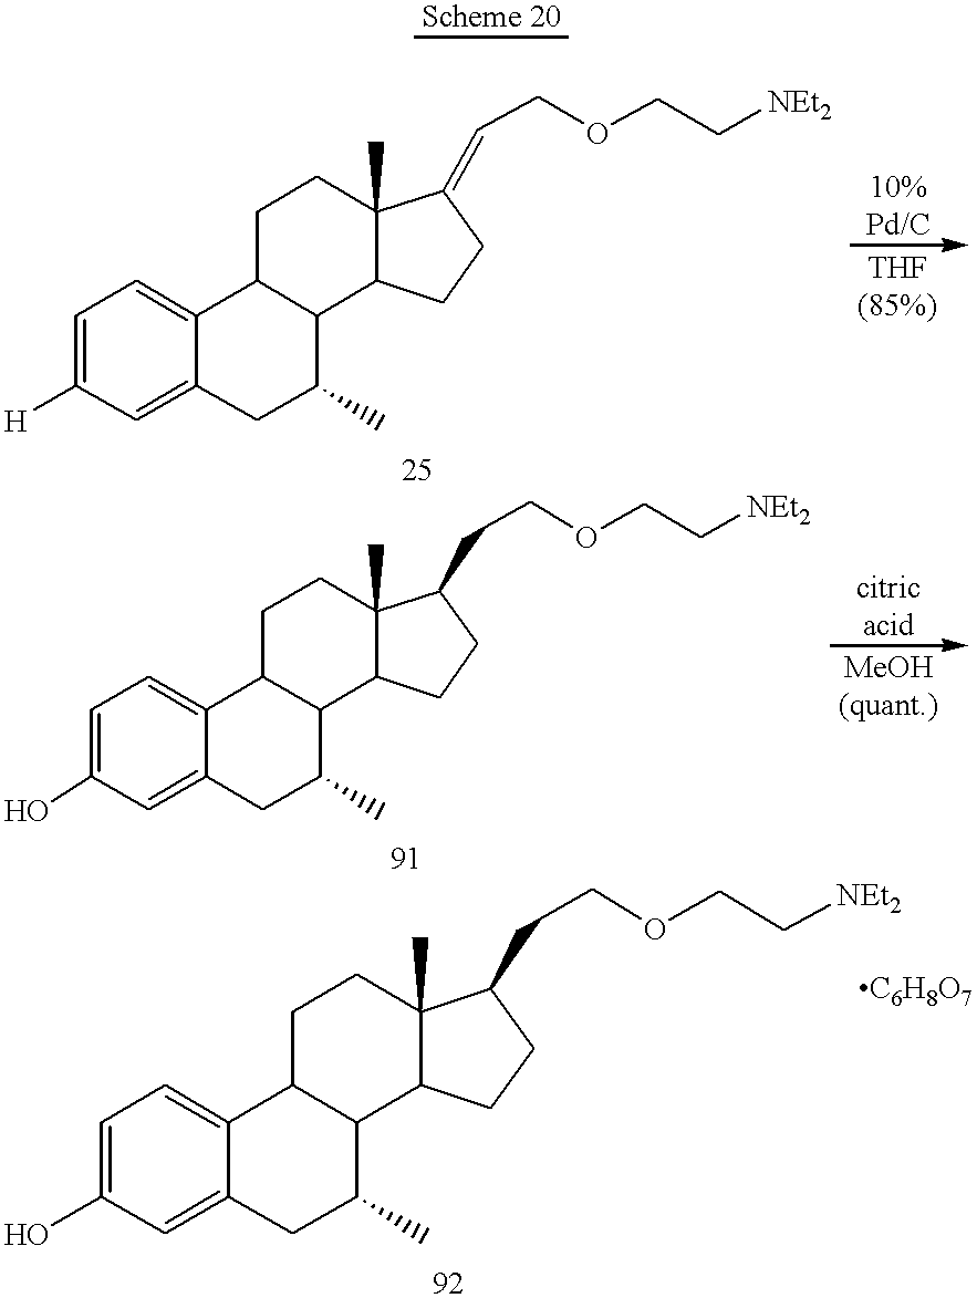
C1=C([H])C=C2C(=C1)C1C(C(C)C2)C2C(C)(CC1)C(=CCOCC[NEt2])CC2.C1=C(O)C=C2C(=C1)C1C(C(C)C2)C2C(C)(CC1)C(CCOCC[NEt2])CC2.C1=C(O)C=C2C(=C1)C1C(C(C)C2)C2C(C)(CC1)C(CCOCC[NEt2])CC2
